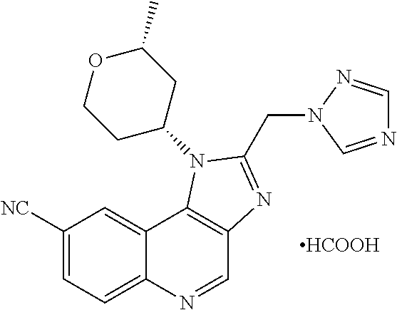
C1([NC])=CC=C2C(=C1)C1=C(C=N2)N=C(CN2C=NC=N2)N1C1CC(C)OCC1.[HCOOH]
